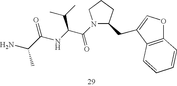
N1(C(C(C(C)C)NC(C(N)C)=O)=O)C(CC2=COC3=C2C=CC=C3)CCC1
